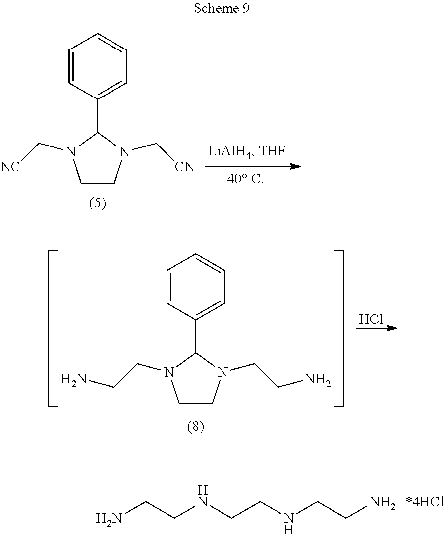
C1=CC(C2N(C[NC])CCN2C[CN])=CC=C1.NCCNCCNCCN.C1=CC(C2N(CCN)CCN2CCN)=CC=C1.Cl
